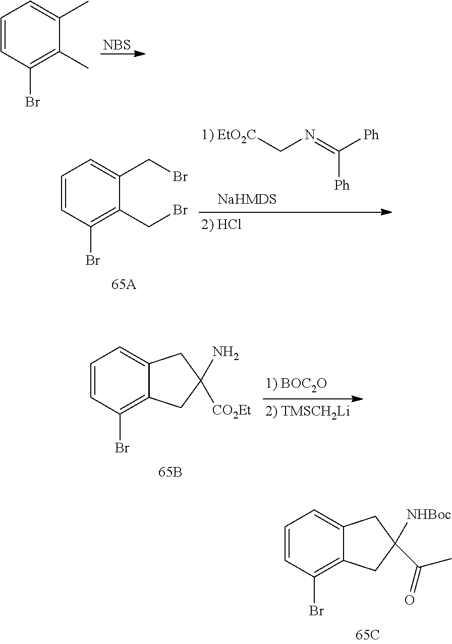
[NBS].C1=CC(Br)=C(C)C(C)=C1.C(N=C([Ph])[Ph])[1) EtO2C].C1=CC(Br)=C(CBr)C(CBr)=C1.C1=CC(Br)=C2C(=C1)CC(N)([CO2Et])C2.C1=CC(Br)=C2C(=C1)CC([NHBoc])(C(=O)C)C2
